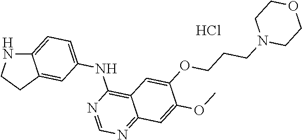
C12=CC=C(NC3=C4C(=NC=N3)C=C(OC)C(OCCCN3CCOCC3)=C4)C=C1CCN2.Cl
